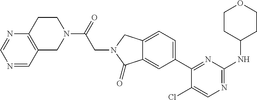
C12=CC=C(C3=NC(NC4CCOCC4)=NC=C3Cl)C=C1C(=O)N(CC(=O)N1CCC3=C(C1)C=NC=N3)C2
